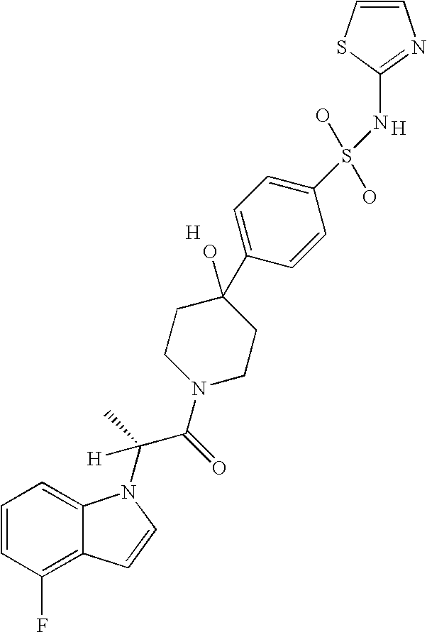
C1=CC(F)=C2C(=C1)N(C(C(N1CCC(O)(C3=CC=C(S(O)(O)NC4=NC=CS4)C=C3)CC1)=O)(C)[H])C=C2.[H].[H]
